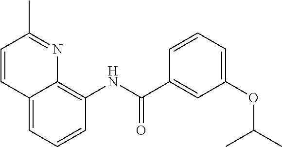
C12=CC=CC(NC(C3=CC(OC(C)C)=CC=C3)=O)=C1N=C(C)C=C2
